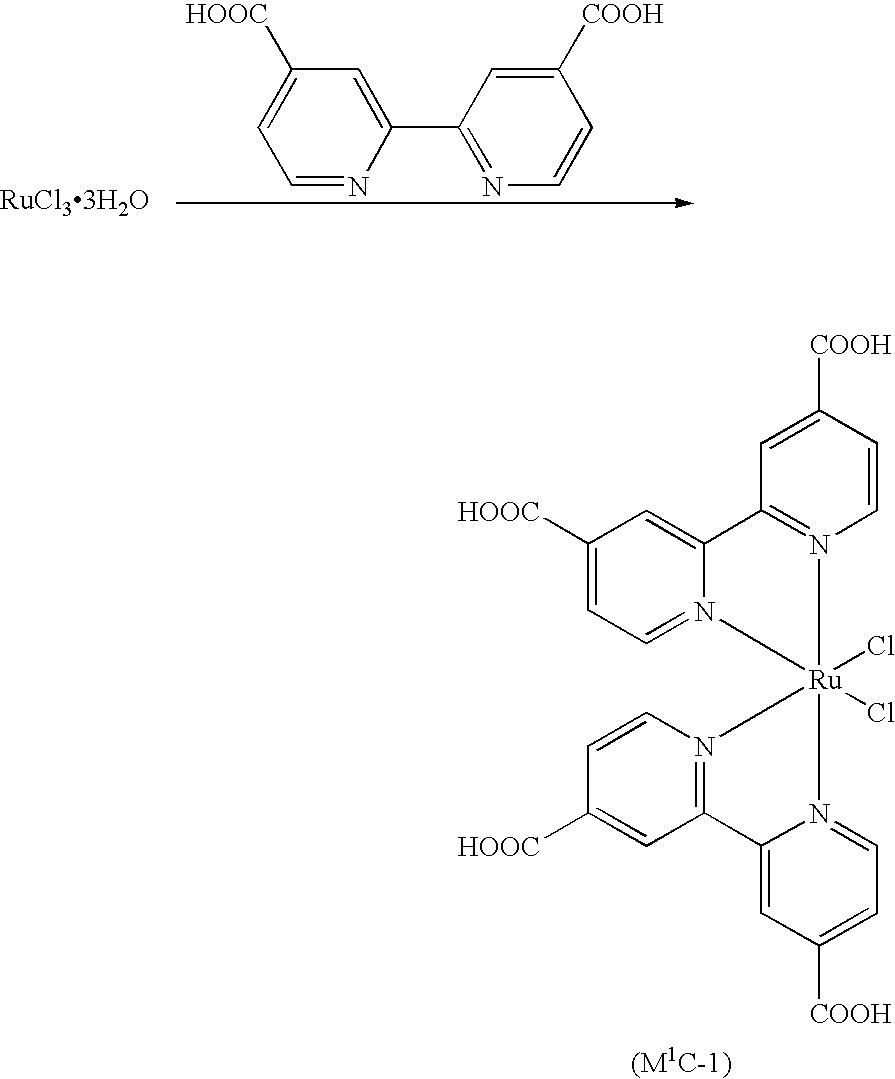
C1([HOOC])=CC=N2C(=C1)C1=N(C=CC([COOH])=C1)[Ru]21(Cl)(Cl)N2=C(C=C([HOOC])C=C2)C2=CC([COOH])=CC=N21.[(M1C-1)].C1=NC(C2=NC=CC([COOH])=C2)=CC([HOOC])=C1.[RuCl33H2O]
